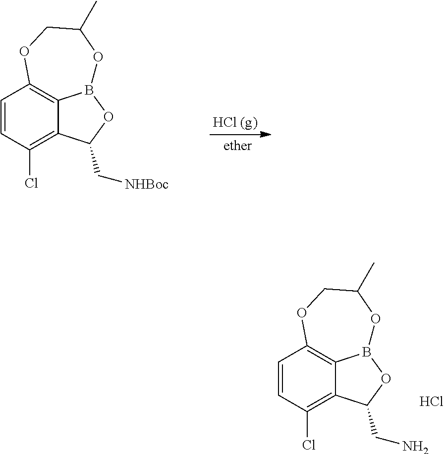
C1=CC(Cl)=C2C3=C1OCC(C)OB3OC2CN.Cl.C1=CC(Cl)=C2C3=C1OCC(C)OB3OC2C[NHBoc]
